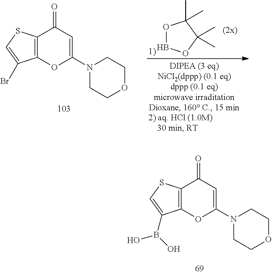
C12=C(C(B(O)O)=CS1)OC(N1CCOCC1)=CC2=O.C12=C(C(Br)=CS1)OC(N1CCOCC1)=CC2=O.O1BOC(C)(C)C1(C)C
